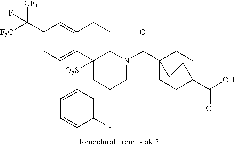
C(C1=CC=C2C(=C1)CCC1C2([O2S]C2=CC=CC(F)=C2)CCCN1C(C12CCC(C(O)=O)(CC1)CC2)=O)([F3C])([CF3])F
